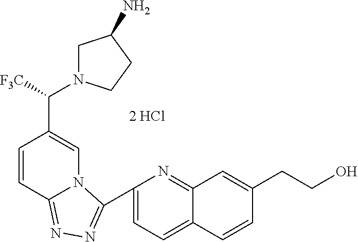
C1(C2=NN=C3C=CC(C([F3C])N4CC(N)CC4)=CN32)=CC=C2C(=N1)C=C(CCO)C=C2
